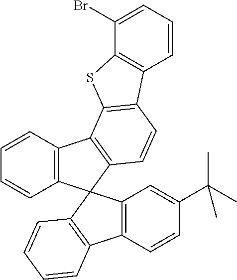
C1=CC2=C(C=C1)C1(C3=C2C2=C(C=C3)C3=C(S2)C(Br)=CC=C3)C2=C(C=CC(C(C)(C)C)=C2)C2=C1C=CC=C2
